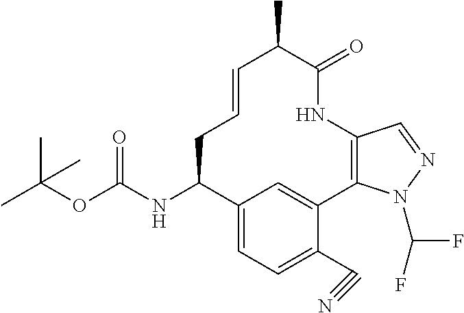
N(C(OC(C)(C)C)=O)C1CC=CC(C)C(=O)NC2=C(C3=CC1=CC=C3C#N)N(C(F)F)N=C2
